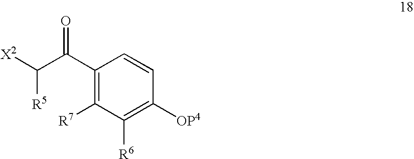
[X2]C(C(C1=C([R7])C([R6])=C([OP4])C=C1)=O)[R5]
